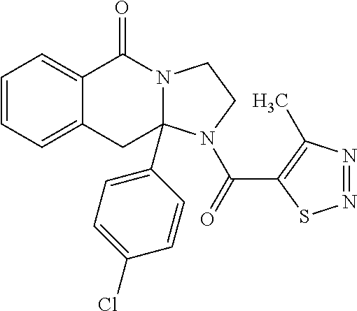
C1=CC=C2C(=C1)C(=O)N1C(C3=CC=C(Cl)C=C3)(C2)N(C(=O)C2=C(C)N=NS2)CC1
